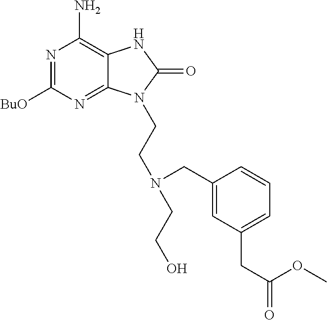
C1(N)=C2C(=NC([BuO])=N1)N(CCN(CCO)CC1=CC(CC(=O)OC)=CC=C1)C(=O)N2
